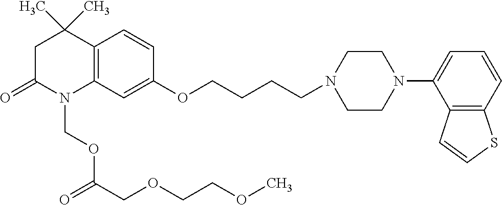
C12=C(C=C(OCCCCN3CCN(C4=CC=CC5=C4C=CS5)CC3)C=C1)N(COC(COCCOC)=O)C(=O)CC2(C)C
